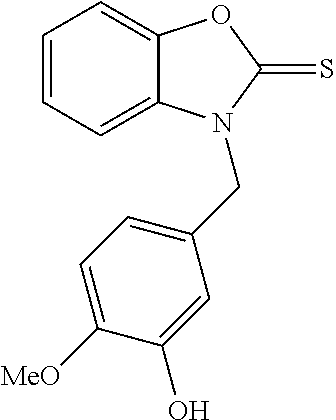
C1=CC=C2C(=C1)OC(=S)N2CC1=CC=C([MeO])C(O)=C1
